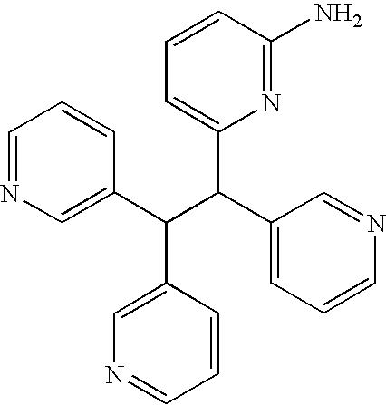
C1=NC=C(C(C(C2=CC=CN=C2)C2=CC=CC(N)=N2)C2=CN=CC=C2)C=C1
